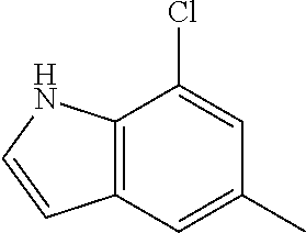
C12=C(C=C(C)C=C1Cl)C=CN2
